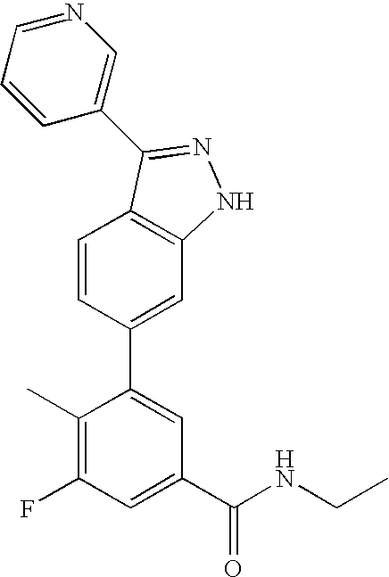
C1=CC(C2=CC(C(NCC)=O)=CC(F)=C2C)=CC2=C1C(C1=CN=CC=C1)=NN2
